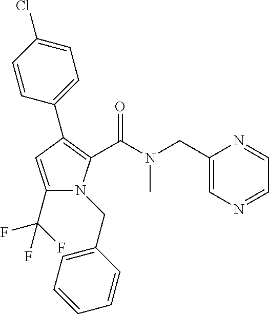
C1(C2=C(C(N(CC3=CN=CC=N3)C)=O)N(CC3=CC=CC=C3)C(C(F)(F)F)=C2)=CC=C(Cl)C=C1
